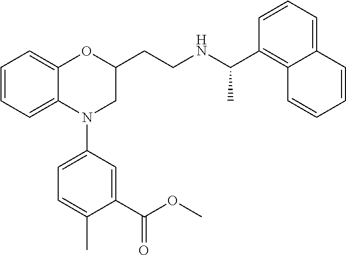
C1=CC=C2C(=C1)N(C1=CC=C(C)C(C(=O)OC)=C1)CC(CCNC(C1=C3C(=CC=C1)C=CC=C3)C)O2
